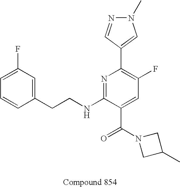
C1=CC(CCNC2=NC(C3=CN(C)N=C3)=C(F)C=C2C(N2CC(C)C2)=O)=CC(F)=C1
